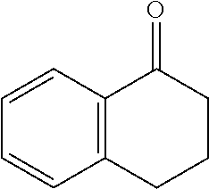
C1=CC2=C(C=C1)CCCC2=O
